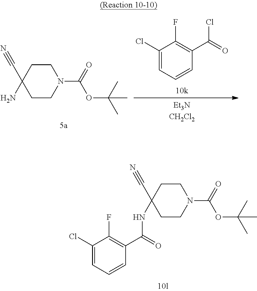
C1(Cl)=CC=CC(C(=O)NC2(C#N)CCN(C(=O)OC(C)(C)C)CC2)=C1F.C1(N)(C#N)CCN(C(=O)OC(C)(C)C)CC1.C1(Cl)=CC=CC(C(=O)Cl)=C1F
